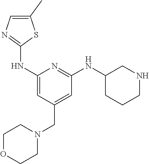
C1(NC2=NC=C(C)S2)=CC(CN2CCOCC2)=CC(NC2CCCNC2)=N1
